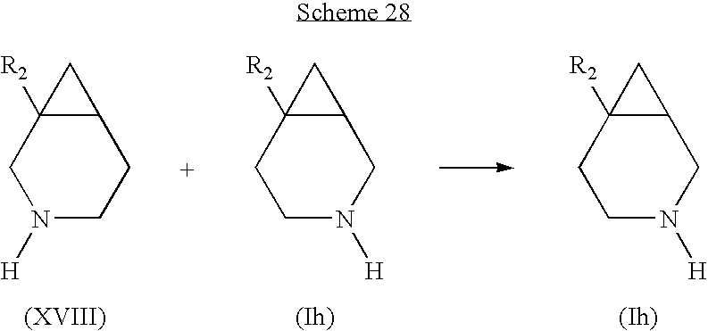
C1N([H])CC2C([R2])(C1)C2.C1N([H])CC2C([R2])(C1)C2.N1([H])CCC2C([R2])(C1)C2
